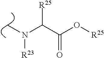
C(C(O[R25])=O)(N(C)[R23])[R25]
